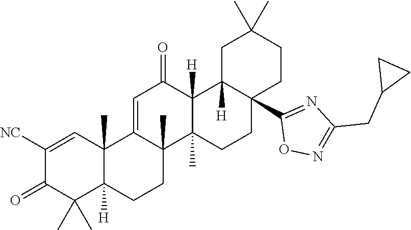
C1([NC])=CC2(C)C([H])(C(C)(C)C1=O)CCC1(C)C2=CC(=O)C2([H])C1(C)CCC1(C3=NC(CC4CC4)=NO3)C2([H])CC(C)(C)CC1
